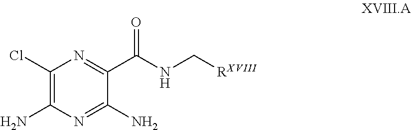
C1(Cl)=C(N)N=C(N)C(C(NC[RXVIII])=O)=N1
